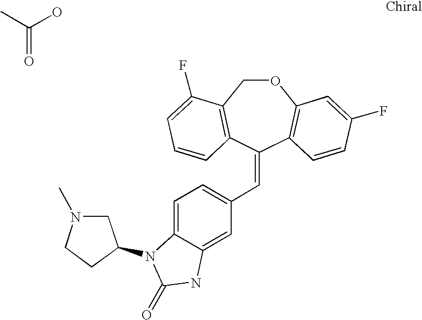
O1CC2=C(C(=CC3=CC=C4C(=C3)NC(=O)N4C3CN(C)CC3)C3=C1C=C(F)C=C3)C=CC=C2F.CC(O)=O
